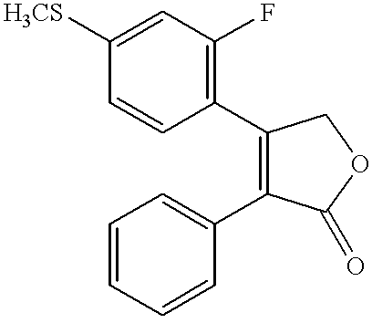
C1=CC([H3CS])=CC(F)=C1C1=C(C2=CC=CC=C2)C(=O)OC1
